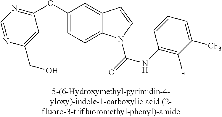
C1=C(OC2=NC=NC(CO)=C2)C=C2C(=C1)N(C(=O)NC1=C(F)C([CF3])=CC=C1)C=C2
